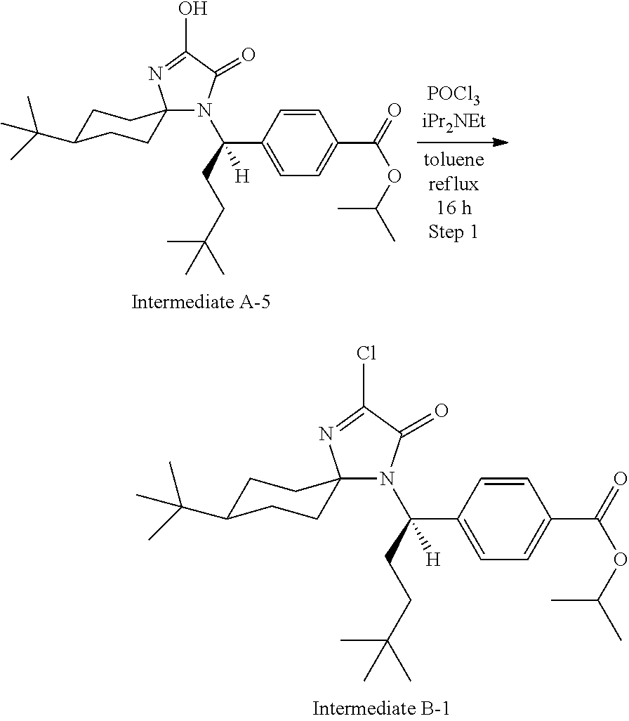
N1(C(C2=CC=C(C(=O)OC(C)C)C=C2)(CCC(C)(C)C)[H])C(=O)C(O)=NC12CCC(C(C)(C)C)CC2.N1(C(C2=CC=C(C(=O)OC(C)C)C=C2)(CCC(C)(C)C)[H])C(=O)C(Cl)=NC12CCC(C(C)(C)C)CC2
